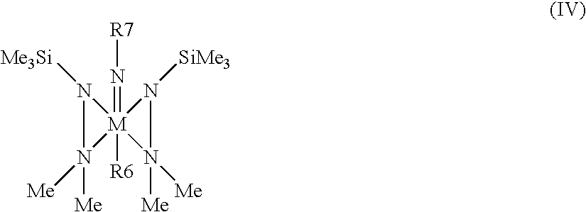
[M]12(=N[R7])([R6])(N([Me])([Me])N1[Me3Si])N([Me])([Me])N2[SiMe3]
